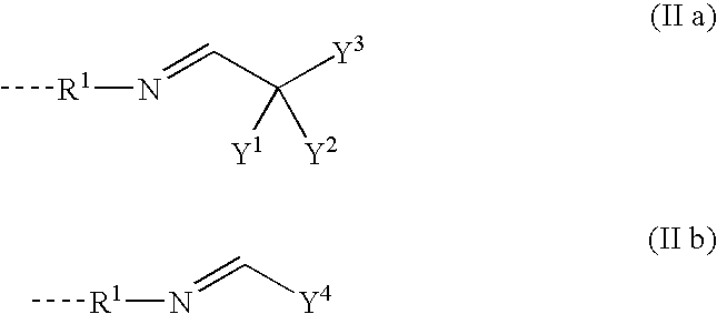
[R1](N=CC([Y3])([Y1])[Y2])C.[R1](N=C[Y4])C
